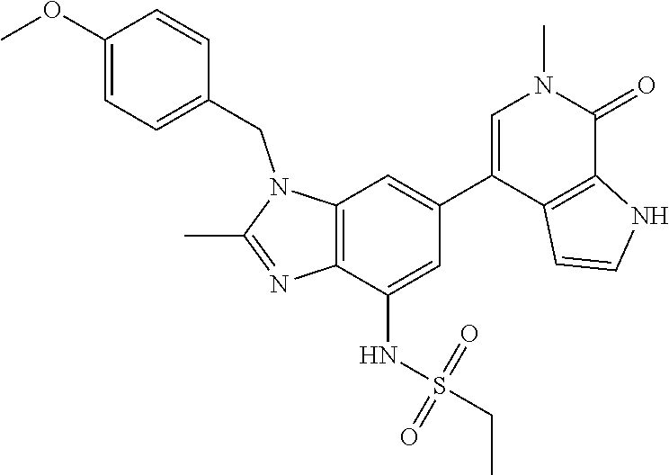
N1(CC2=CC=C(OC)C=C2)C(C)=NC2=C1C=C(C1=CN(C)C(=O)C3=C1C=CN3)C=C2NS(CC)(=O)=O
